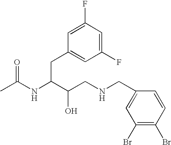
C1(F)=CC(CC(NC(C)=O)C(CNCC2=CC(Br)=C(Br)C=C2)O)=CC(F)=C1
